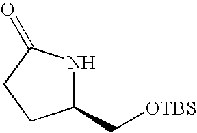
C1(C[OTBS])NC(=O)CC1
